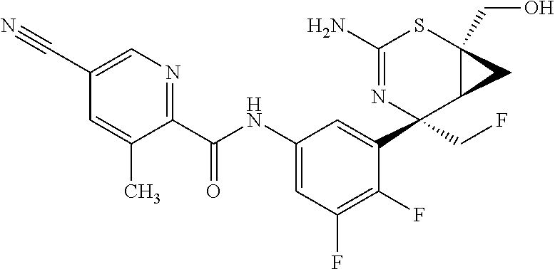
C1(N)=NC(C2=CC(NC(C3=NC=C(C#N)C=C3C)=O)=CC(F)=C2F)(CF)C2C(CO)(S1)C2
